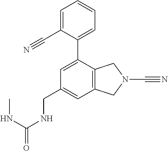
C1=C(CNC(NC)=O)C=C(C2=CC=CC=C2C#N)C2=C1CN(C#N)C2
